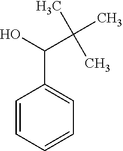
C1=CC=CC=C1C(O)C(C)(C)C
